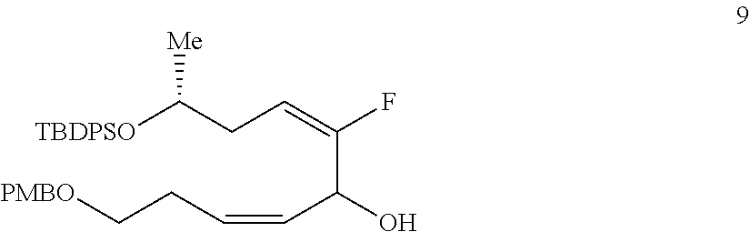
[TBDPSO]C(CC=C(F)C(O)C=CCC[PMBO])[Me]
